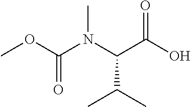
O(C(N(C(C(O)=O)C(C)C)C)=O)C
